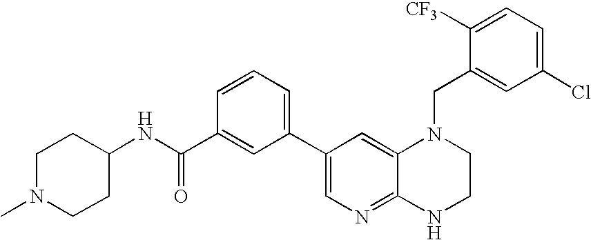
C1(C2=CC=CC(C(NC3CCN(C)CC3)=O)=C2)=CN=C2C(=C1)N(CC1=CC(Cl)=CC=C1[CF3])CCN2
